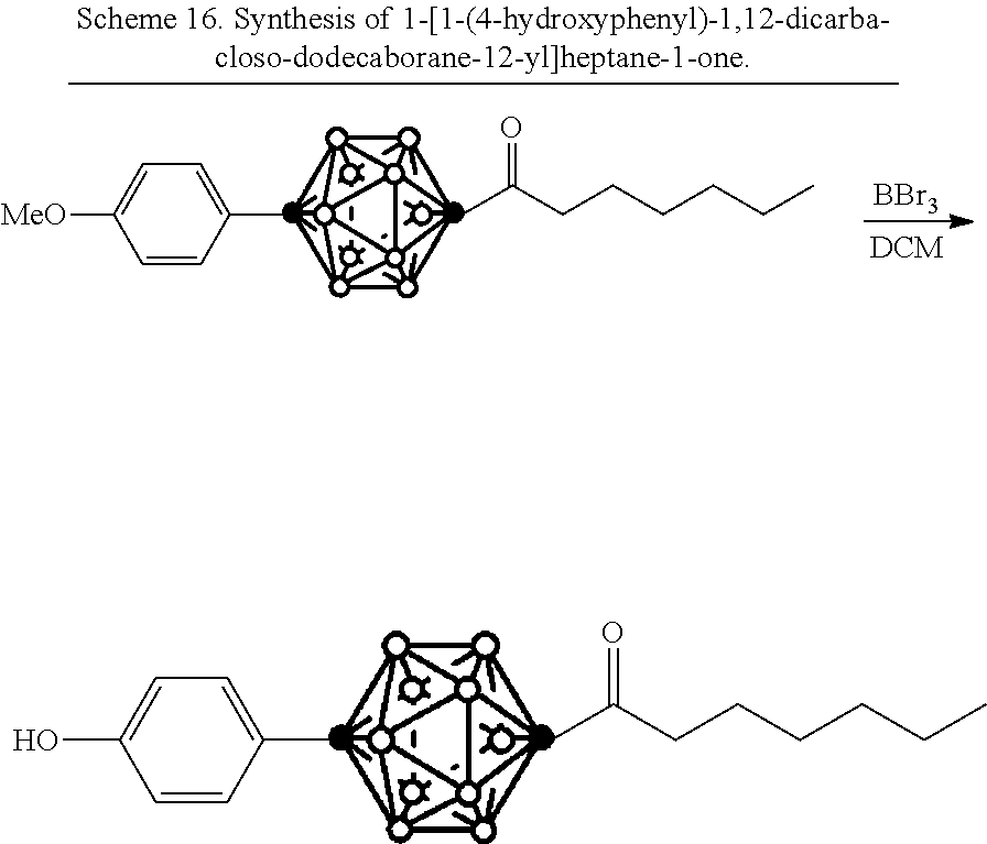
C1(C)=CC=C(O)C=C1.CC(CCCCCC)=O.C1(C)=CC=C([MeO])C=C1.CC(CCCCCC)=O.[BBr3]
